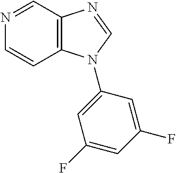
N1=CC2=C(C=C1)N(C1=CC(F)=CC(F)=C1)C=N2
